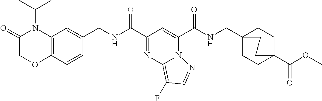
C(=O)(C1=CC(C(=O)NCC2=CC3=C(C=C2)OCC(=O)N3C(C)C)=NC2=C(F)C=NN21)NCC12CCC(C(OC)=O)(CC1)CC2
